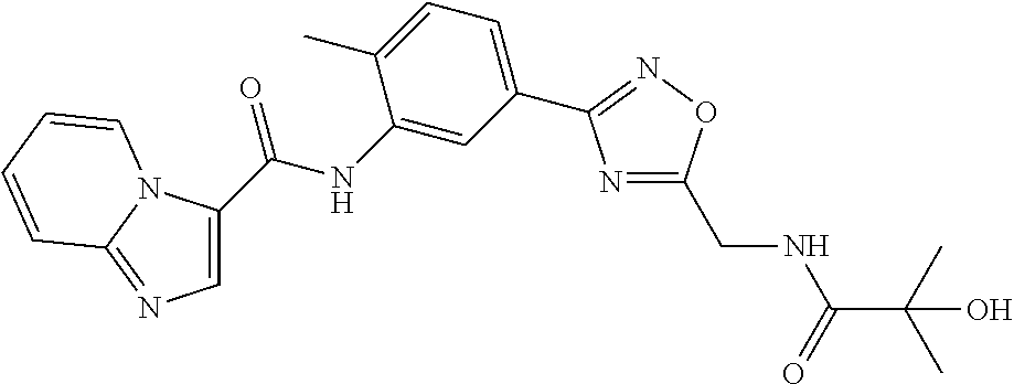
C1=C(C(NC2=CC(C3=NOC(CNC(C(C)(C)O)=O)=N3)=CC=C2C)=O)N2C(=N1)C=CC=C2
